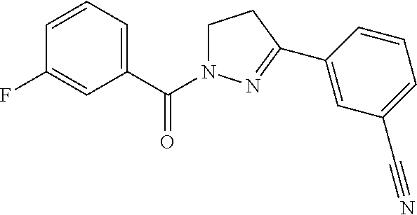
C1(F)=CC(C(N2CCC(C3=CC(C#N)=CC=C3)=N2)=O)=CC=C1
